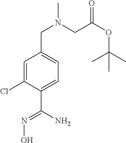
C1=C(Cl)C(C(N)=NO)=CC=C1CN(C)CC(OC(C)(C)C)=O
